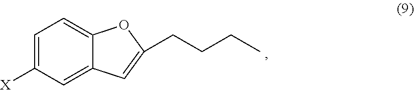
C1=C([X])C=C2C(=C1)OC(CCCC)=C2
